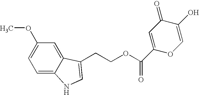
COC1=CC=C2C(=C1)C(CCOC(C1=CC(=O)C(O)=CO1)=O)=CN2
